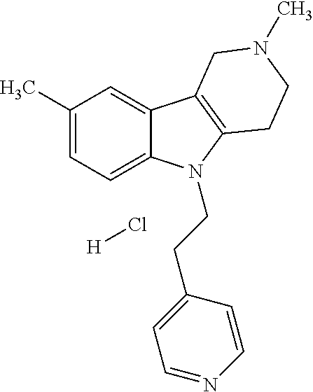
C1(C)=CC=C2C(=C1)C1=C(N2CCC2=CC=NC=C2)CCN(C)C1.[H]Cl
